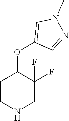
C1CNCC(F)(F)C1OC1=CN(C)N=C1
